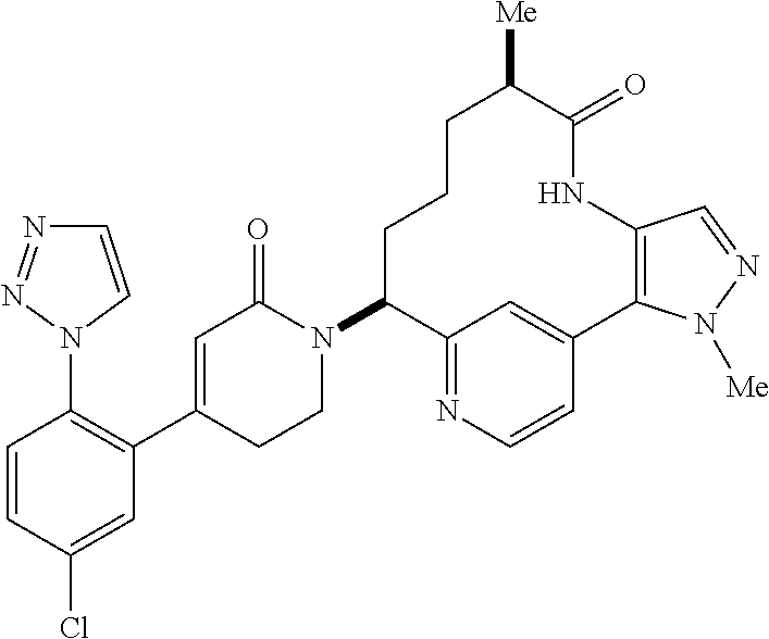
C1=CC(Cl)=CC(C2=CC(=O)N(C3C4=NC=CC(=C4)C4=C(NC(=O)C([Me])CCC3)C=NN4[Me])CC2)=C1N1C=CN=N1
